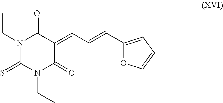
N1(CC)C(=S)N(CC)C(=O)C(=CC=CC2=CC=CO2)C1=O
